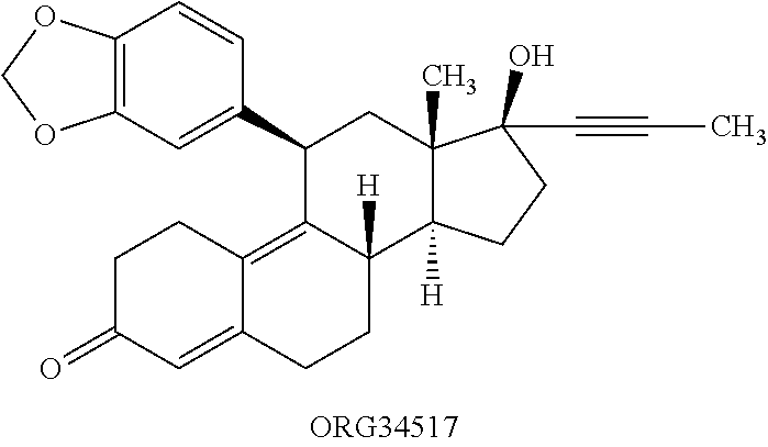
O=C1C=C2C(=C3C([H])(CC2)C2([H])C(C)(CC3C3=CC4=C(C=C3)OCO4)C(O)(C#CC)CC2)CC1
